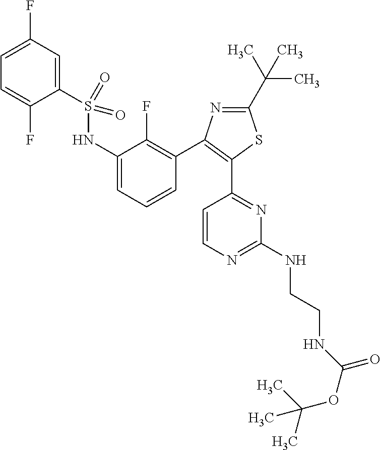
C1=C(F)C=C(S(NC2=CC=CC(C3=C(C4=NC(NCCNC(OC(C)(C)C)=O)=NC=C4)SC(C(C)(C)C)=N3)=C2F)(=O)=O)C(F)=C1
